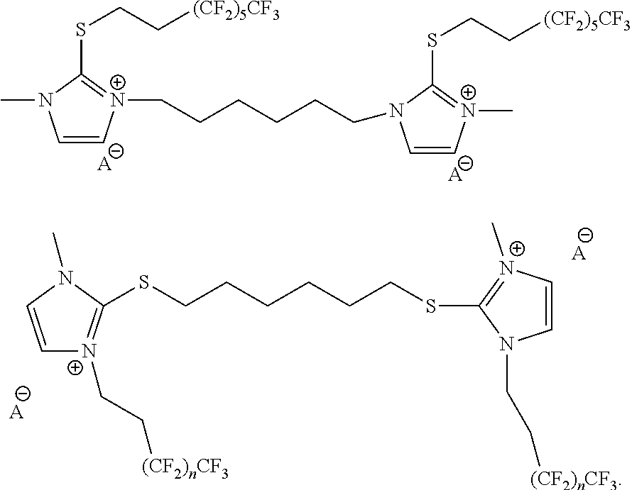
C1=C[N+](CCCCCCN2C=C[N+](C)=C2SCC[(CF2)5CF3])=C(SCC[(CF2)5CF3])N1C.[A].[A].C1=CN(C)C(SCCCCCCSC2=[N+](C)C=CN2CC[(CF2)nCF3])=[N+]1CC[(CF2)nCF3].[A].[A]
